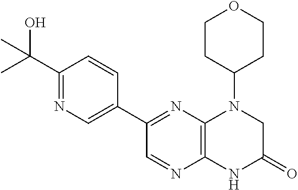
C1(C(C)(O)C)=NC=C(C2=NC3=C(N=C2)NC(=O)CN3C2CCOCC2)C=C1
